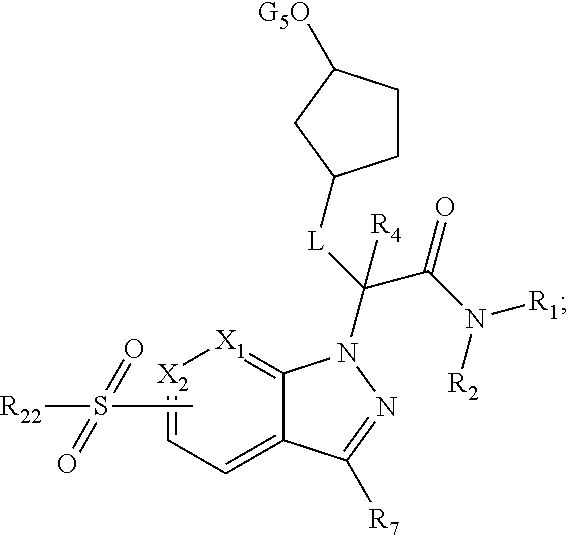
C(C(=O)N([R1])[R2])([L]C1CCC([G5O])C1)([R4])N1C2=[X1][X2]=CC=C2C([R7])=N1.CS([R22])(=O)=O
